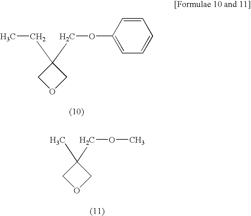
C1(CC)(COC2=CC=CC=C2)COC1.C1(C)(COC)COC1
